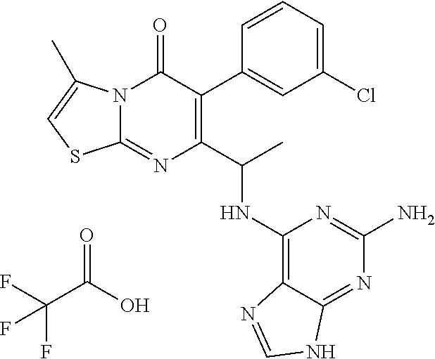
C1(Cl)=CC=CC(C2=C(C(C)NC3=C4C(=NC(N)=N3)NC=N4)N=C3N(C2=O)C(C)=CS3)=C1.OC(C(F)(F)F)=O
